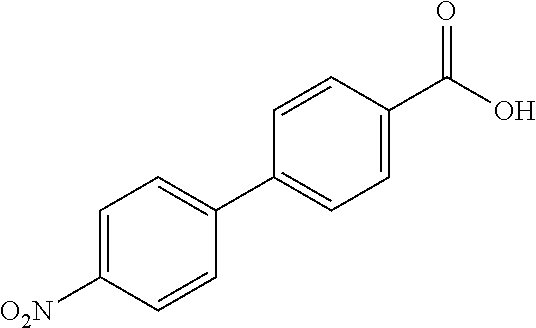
C1=C([O2N])C=CC(C2=CC=C(C(O)=O)C=C2)=C1
